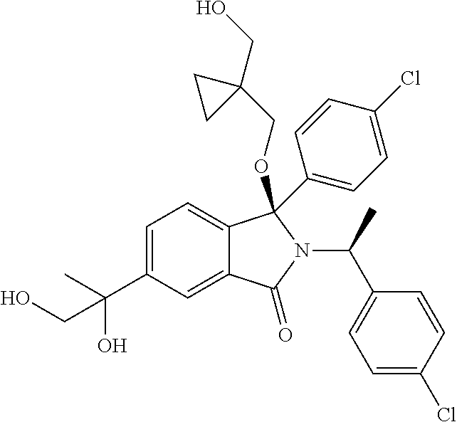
C1=C(C(CO)(O)C)C=C2C(=C1)C(C1=CC=C(Cl)C=C1)(OCC1(CO)CC1)N(C(C1=CC=C(Cl)C=C1)C)C2=O
